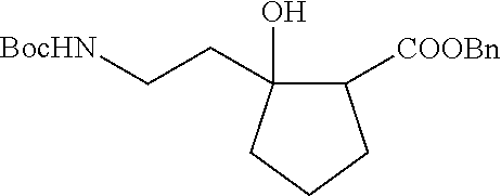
C1([COOBn])C(CC[BocHN])(O)CCC1
